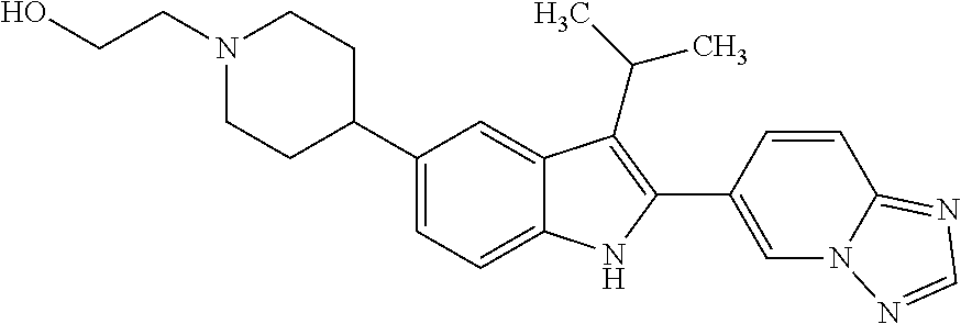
N1(CCO)CCC(C2=CC=C3C(=C2)C(C(C)C)=C(C2=CN4C(=NC=N4)C=C2)N3)CC1
